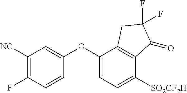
C1([NC])=C(F)C=CC(OC2=CC=C([SO2CF2H])C3=C2CC(F)(F)C3=O)=C1
